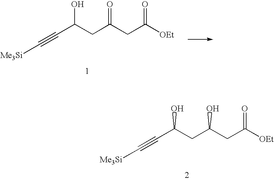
C(C(CC(CC([OEt])=O)=O)O)#C[Me3Si].C(C(CC(CC([OEt])=O)O)O)#C[Me3Si]
